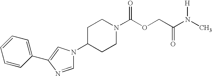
C1(N2C=NC(C3=CC=CC=C3)=C2)CCN(C(OCC(=O)N([H])C)=O)CC1
